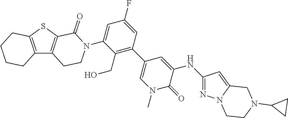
C12=C(SC3=C1CCN(C1=CC(F)=CC(C4=CN(C)C(=O)C(NC5=NN6C(=C5)CN(C5CC5)CC6)=C4)=C1CO)C3=O)CCCC2
